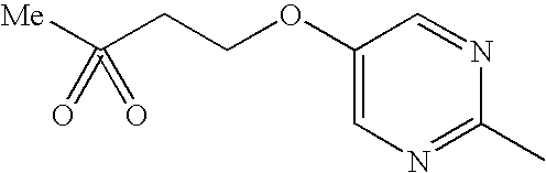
[Me]C(CCOC1=CN=C(C)N=C1)(=O)=O
